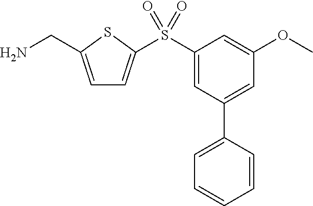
C1=C(CN)SC(S(C2=CC(C3=CC=CC=C3)=CC(OC)=C2)(=O)=O)=C1
